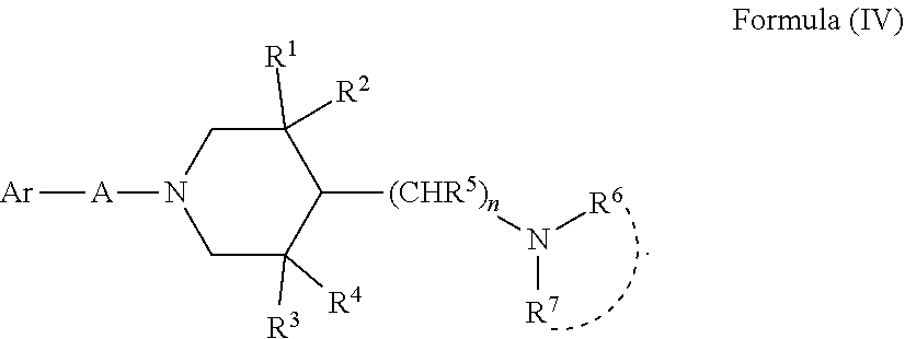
N1([A][Ar])CC([R4])([R3])C([(CHR5)n]N([R6])[R7])C([R1])([R2])C1
